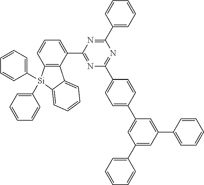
N1=C(C2=CC=CC3=C2C2=CC=CC=C2[Si]3(C2=CC=CC=C2)C2=CC=CC=C2)N=C(C2=CC=CC=C2)N=C1C1=CC=C(C2=CC(C3=CC=CC=C3)=CC(C3=CC=CC=C3)=C2)C=C1
